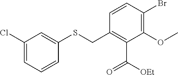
C1(Cl)=CC=CC(SCC2=C(C(=O)[OEt])C(OC)=C(Br)C=C2)=C1
